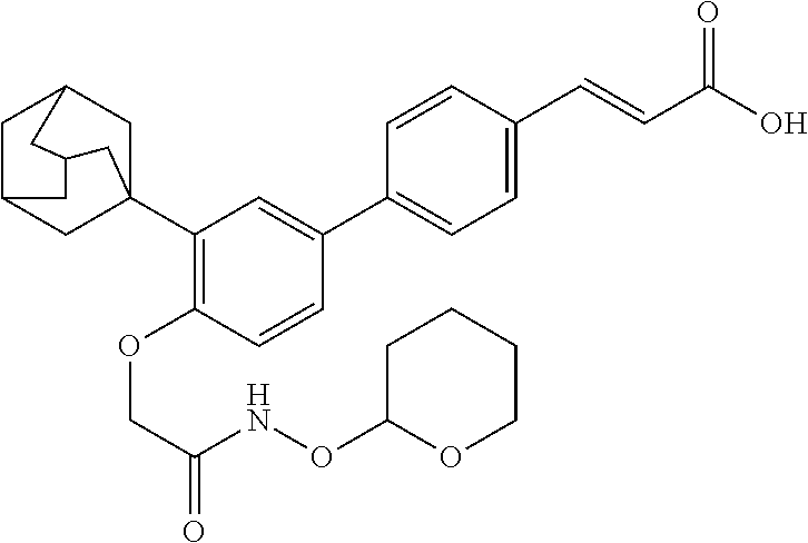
C1C2CC3(C4=C(OCC(NOC5OCCCC5)=O)C=CC(C5=CC=C(C=CC(O)=O)C=C5)=C4)CC1CC(C2)C3
